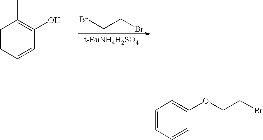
C1=CC=CC(O)=C1C.BrCCBr.[t-BuNH4H2SO4].C1=CC=CC(OCCBr)=C1C
